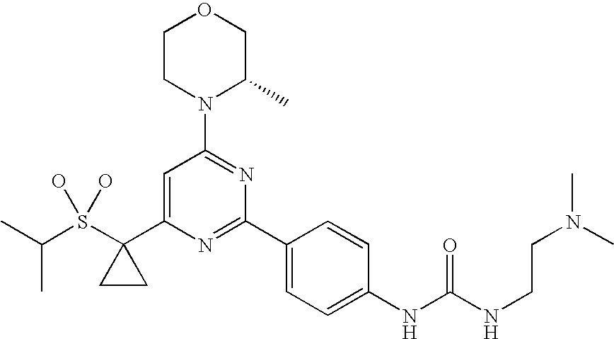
C(S(C1(C2=CC(N3C(C)COCC3)=NC(C3=CC=C(NC(NCCN(C)C)=O)C=C3)=N2)CC1)(O)O)(C)C
